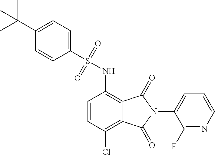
C1=CC(Cl)=C2C(=C1NS(C1=CC=C(C(C)(C)C)C=C1)(=O)=O)C(=O)N(C1=CC=CN=C1F)C2=O
